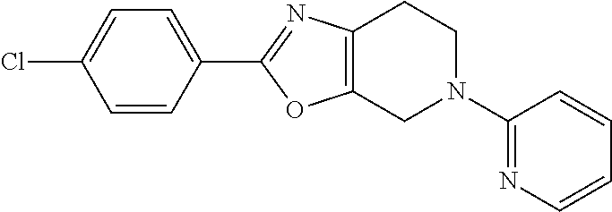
C1=CC(C2=NC3=C(O2)CN(C2=NC=CC=C2)CC3)=CC=C1Cl
